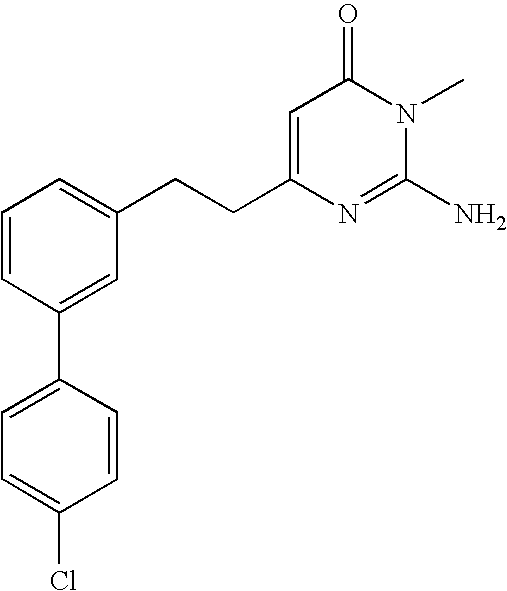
C1=CC(C2=CC=C(Cl)C=C2)=CC(CCC2=CC(=O)N(C)C(N)=N2)=C1
